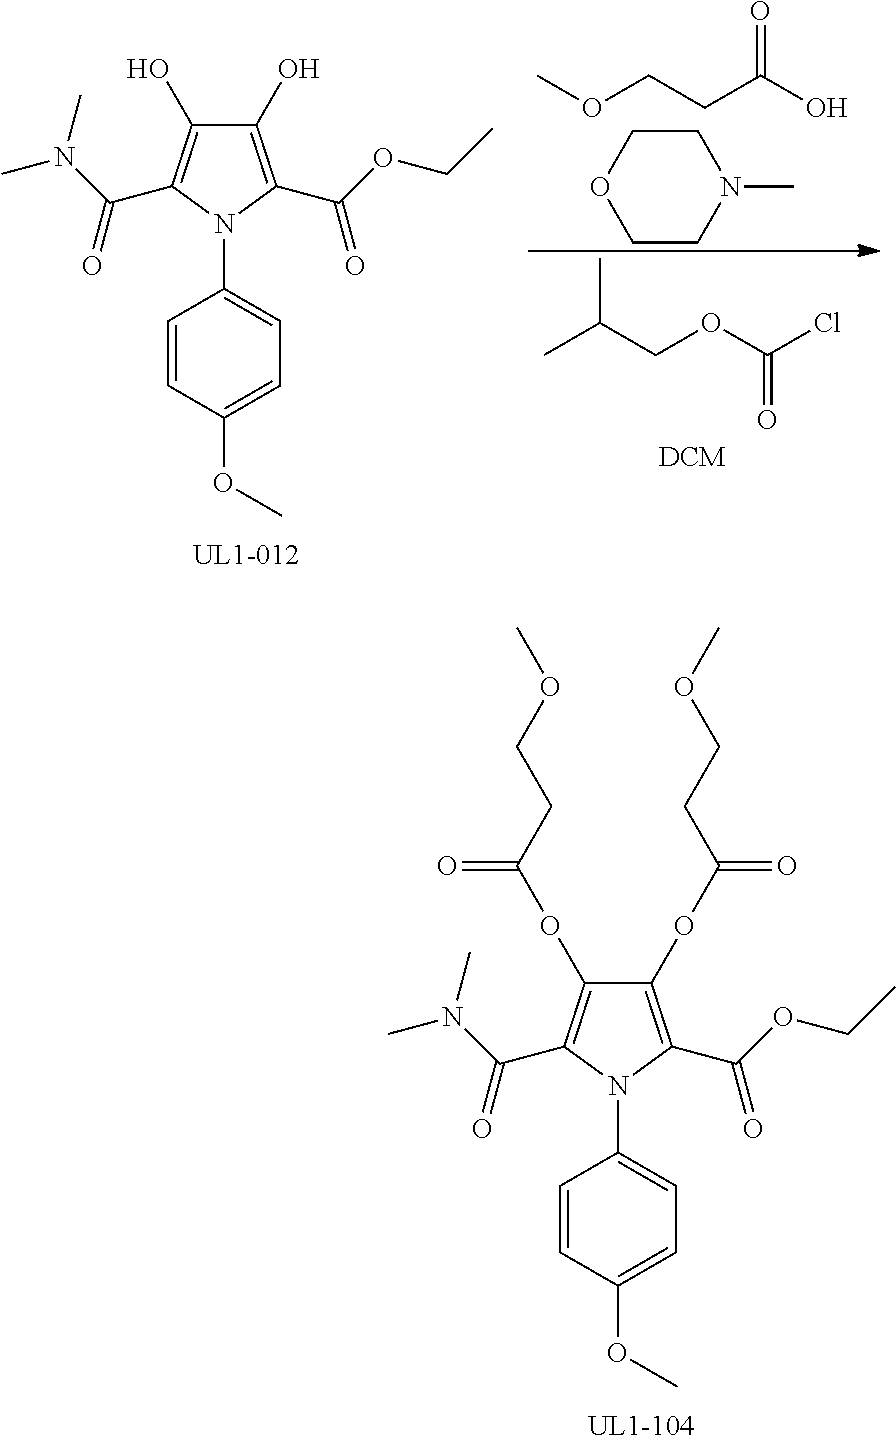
C1(OC(CCOC)=O)=C(C(OCC)=O)N(C2=CC=C(OC)C=C2)C(C(N(C)C)=O)=C1OC(CCOC)=O.C1CN(C)CCO1.COCCC(O)=O.CC(COC(Cl)=O)C.C1(O)=C(C(OCC)=O)N(C2=CC=C(OC)C=C2)C(C(N(C)C)=O)=C1O
